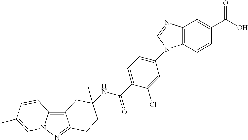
C12=C3N(N=C1CCC(C)(NC(C1=CC=C(N4C5=C(C=C(C(O)=O)C=C5)N=C4)C=C1Cl)=O)C2)C=C(C)C=C3
